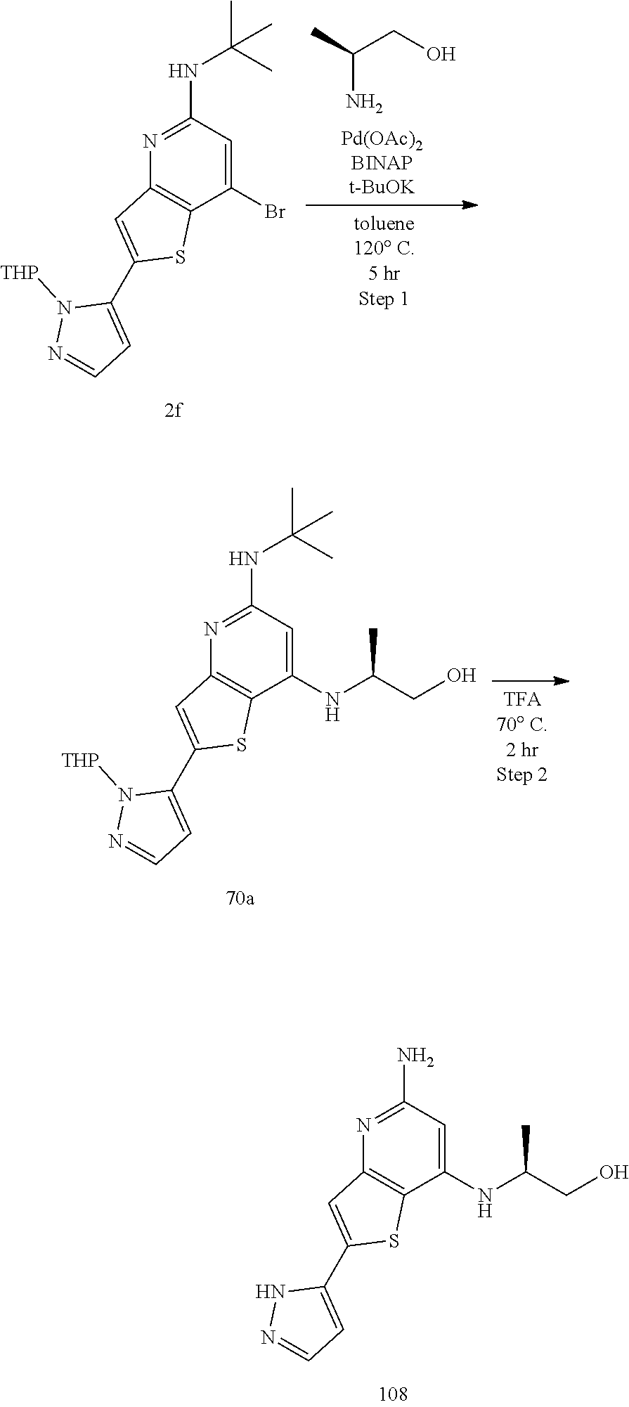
N1=C(N)C=C(NC(CO)C)C2=C1C=C(C1=CC=NN1)S2.N1=C(NC(C)(C)C)C=C(Br)C2=C1C=C(C1=CC=NN1[THP])S2.OCC(C)N.N1=C(NC(C)(C)C)C=C(NC(CO)C)C2=C1C=C(C1=CC=NN1[THP])S2
